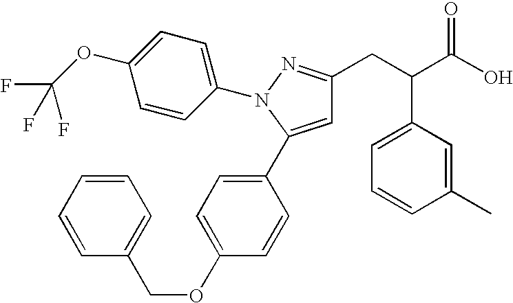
C(C(C(O)=O)C1=CC=CC(C)=C1)C1=NN(C2=CC=C(OC(F)(F)F)C=C2)C(C2=CC=C(OCC3=CC=CC=C3)C=C2)=C1
